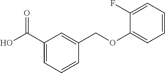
C1(C(O)=O)=CC=CC(COC2=CC=CC=C2F)=C1
